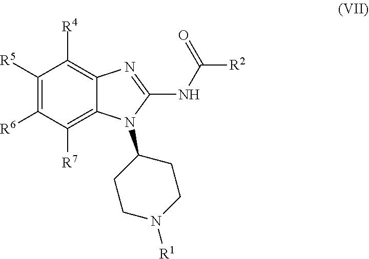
C1([R4])=C2C(=C([R7])C([R6])=C1[R5])N(C1CCN([R1])CC1)C(NC([R2])=O)=N2
